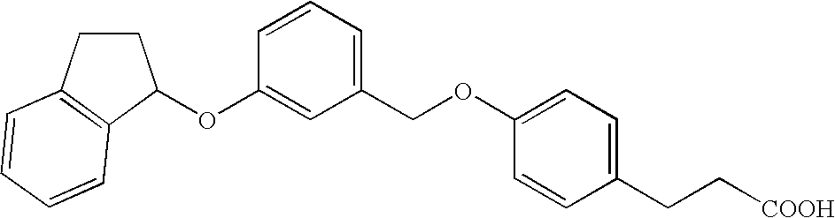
O(C1=CC(COC2=CC=C(CC[COOH])C=C2)=CC=C1)C1CCC2=C1C=CC=C2
